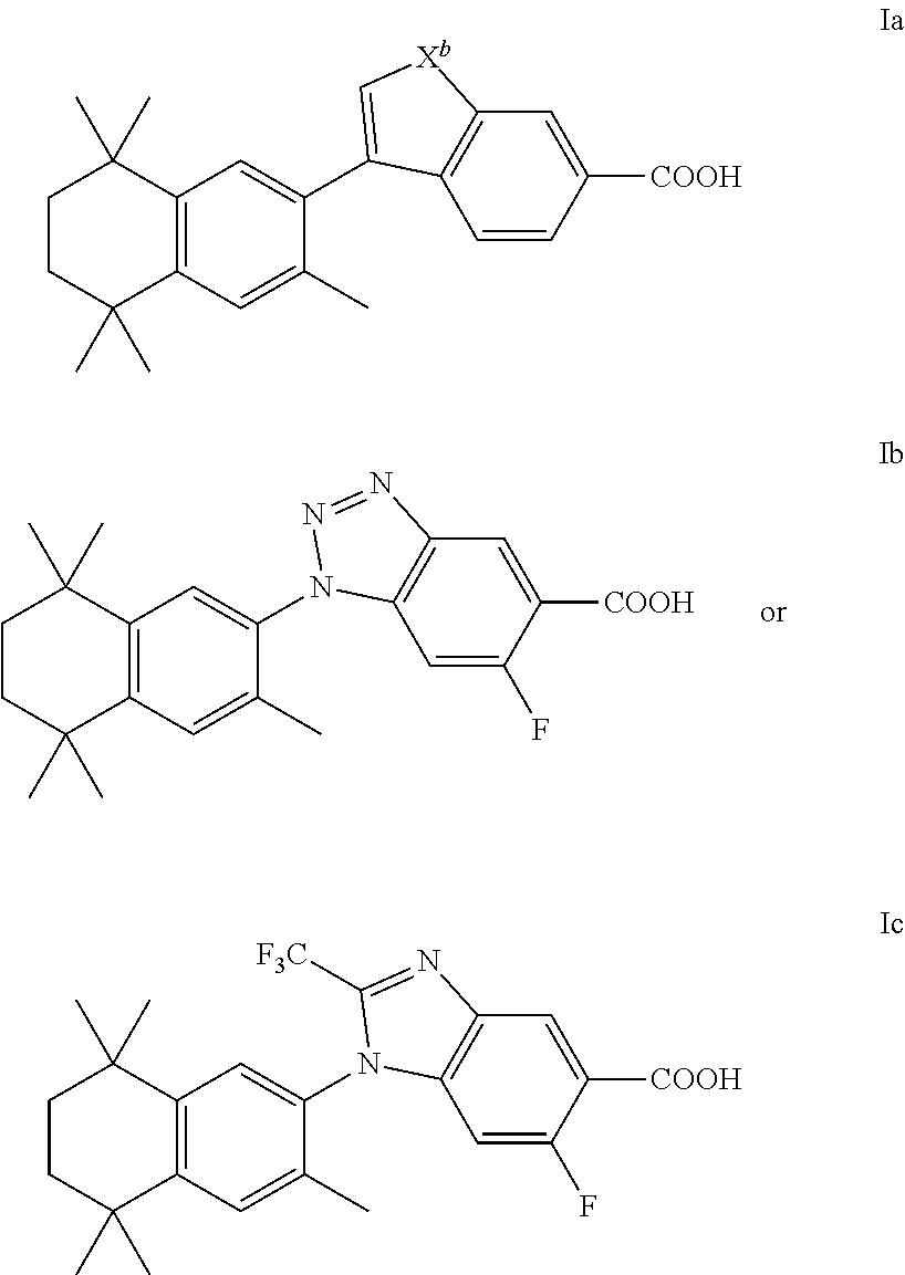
C12=C(C=C(C)C(C3=C[Xb]C4=C3C=CC([COOH])=C4)=C1)C(C)(C)CCC2(C)C.C12=C(C=C(C)C(N3C4=C(C=C([COOH])C(F)=C4)N=N3)=C1)C(C)(C)CCC2(C)C.C12=C(C=C(C)C(N3C4=C(C=C([COOH])C(F)=C4)N=C3[F3C])=C1)C(C)(C)CCC2(C)C
